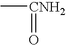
C[CNH2]=O
